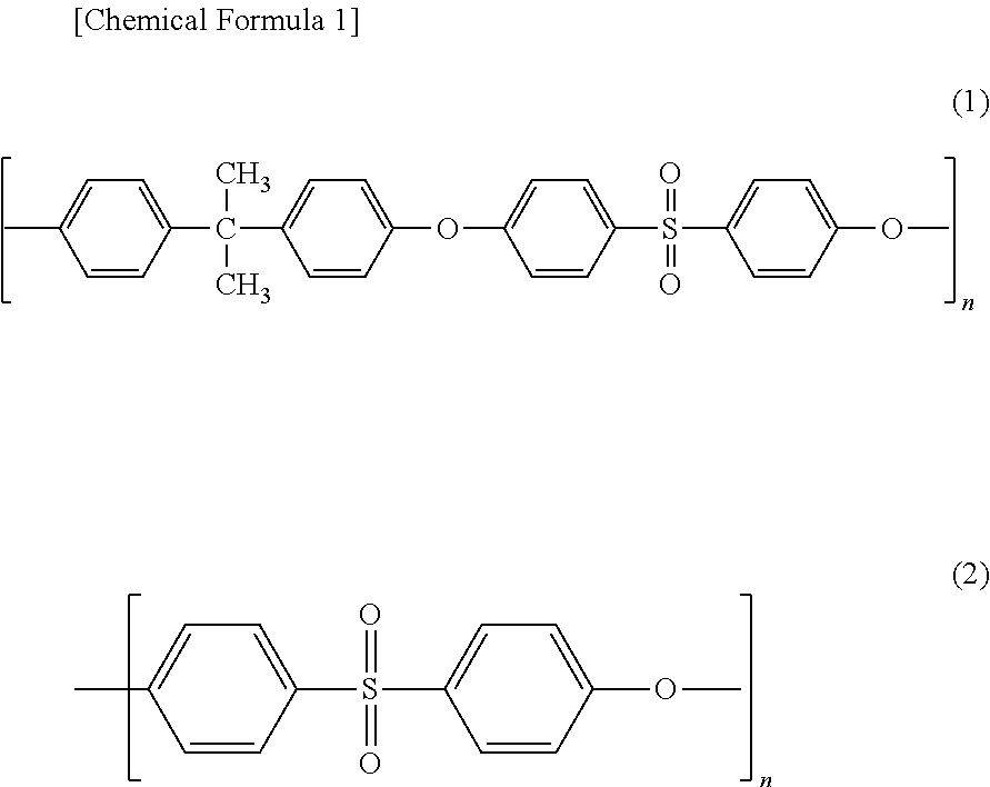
C1=CC(C(C)(C)C2=CC=C(OC3=CC=C(S(=O)(=O)C4=CC=C(OC)C=C4)C=C3)C=C2)=CC=C1C.C1(C)=CC=C(S(=O)(=O)C2=CC=C(OC)C=C2)C=C1
